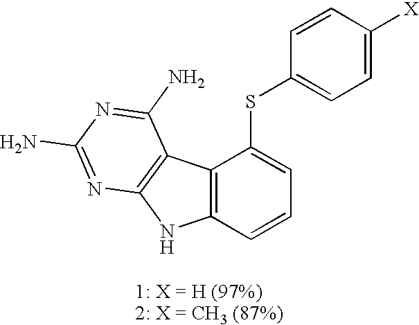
C12=C(C=CC=C1SC1=CC=C([X])C=C1)NC1=C2C(N)=NC(N)=N1
